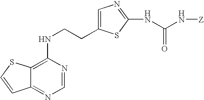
C1(NCCC2=CN=C(NC(N[Z])=O)S2)=C2C(=NC=N1)C=CS2
